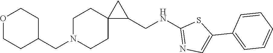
C1N(CC2CCOCC2)CCC2(C1)C(CNC1=NC=C(C3=CC=CC=C3)S1)C2
